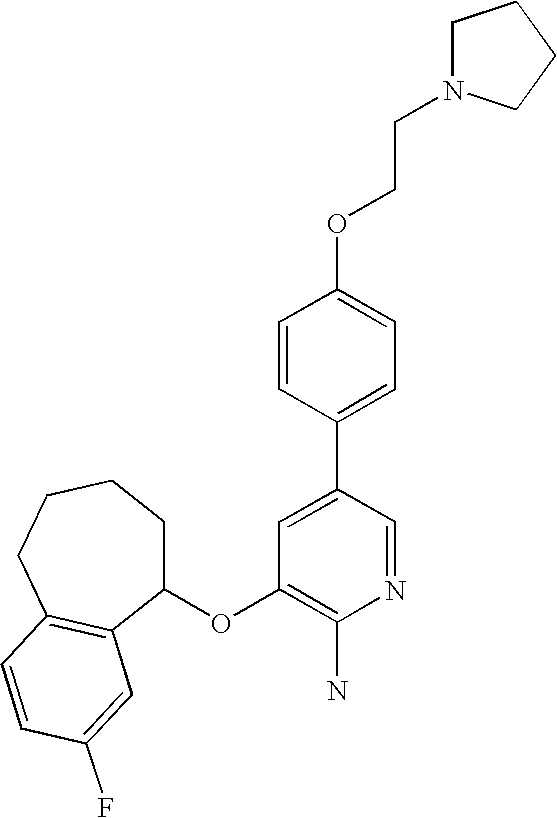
C1(OC2=C(N)N=CC(C3=CC=C(OCCN4CCCC4)C=C3)=C2)CCCCC2=C1C=C(F)C=C2
